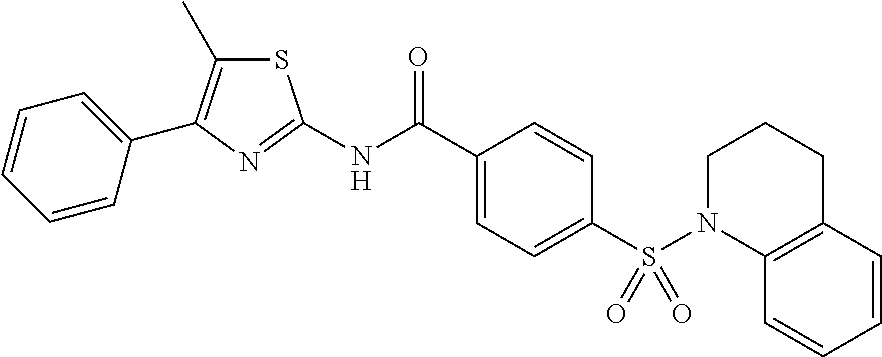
N(C(C1=CC=C(S(N2C3=C(CCC2)C=CC=C3)(=O)=O)C=C1)=O)C1=NC(C2=CC=CC=C2)=C(C)S1
